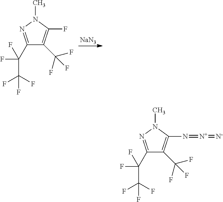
[NaN3].C1(C(F)(F)C(F)(F)F)=NN(C)C(F)=C1C(F)(F)F.C1(C(F)(F)C(F)(F)F)=NN(C)C(N=[N+]=[N-])=C1C(F)(F)F
